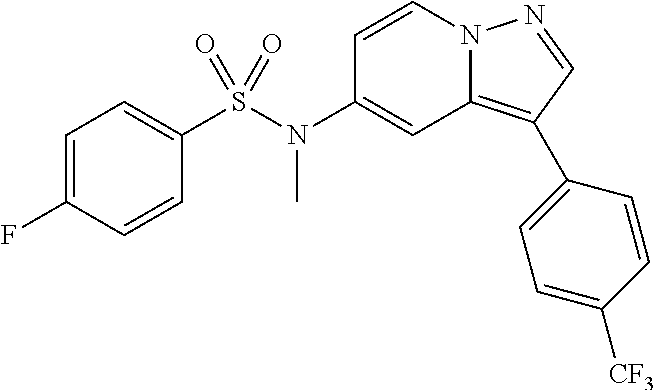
C1=CN2C(=C(C3=CC=C([CF3])C=C3)C=N2)C=C1N(S(C1=CC=C(F)C=C1)(=O)=O)C
